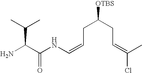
NC(C(NC=CCC(CC=C(Cl)C)[OTBS])=O)C(C)C
